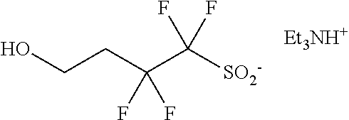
OCCC(C([SO2-])(F)F)(F)F.[Et3NH+]
